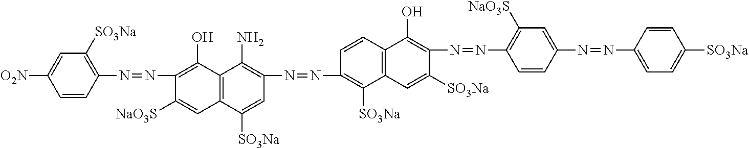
C1(N=NC2=C([SO3Na])C=C([O2N])C=C2)=C(O)C2=C(C=C1[NaO3S])C([SO3Na])=CC(N=NC1=C([SO3Na])C3=C(C(O)=C(N=NC4=C([NaO3S])C=C(N=NC5=CC=C([SO3Na])C=C5)C=C4)C([SO3Na])=C3)C=C1)=C2N
